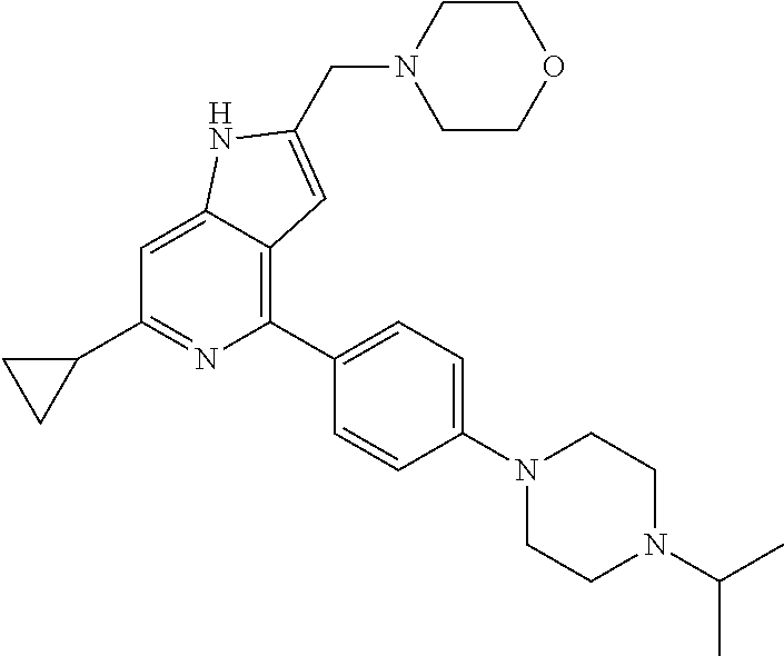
C1=C2C(=C(C3=CC=C(N4CCN(C(C)C)CC4)C=C3)N=C1C1CC1)C=C(CN1CCOCC1)N2
